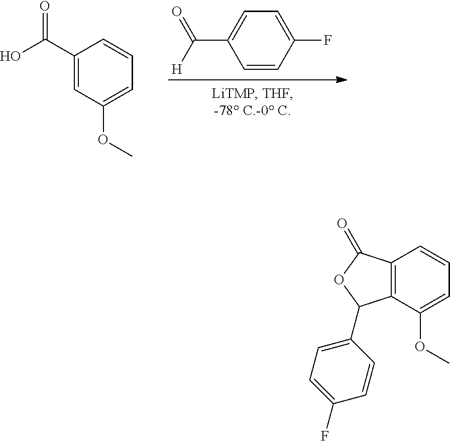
C1(F)=CC=C(C([H])=O)C=C1.C1(C(O)=O)=CC(OC)=CC=C1.C12=C(C(OC)=CC=C1)C(C1=CC=C(F)C=C1)OC2=O
